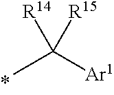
CC([Ar1])([R15])[R14]
